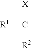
[R1]C([X])([R2])C
